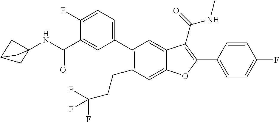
C1=C(C2=C(C(=O)NC)C3=CC(C4=CC=C(F)C(C(NC56CC(C5)C6)=O)=C4)=C(CCC(F)(F)F)C=C3O2)C=CC(F)=C1
